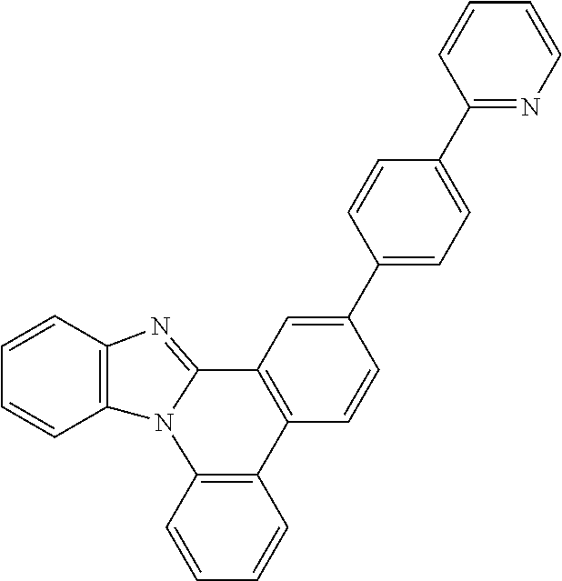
C1=CC2=C(C=C1)N1C(=NC3=C1C=CC=C3)C1=C2C=CC(C2=CC=C(C3=NC=CC=C3)C=C2)=C1
